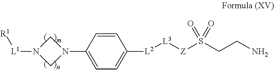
C1([L2][L3][Z]S(CCN)(=O)=O)=CC=C(N2CN([L1][R1])C2)C=C1
